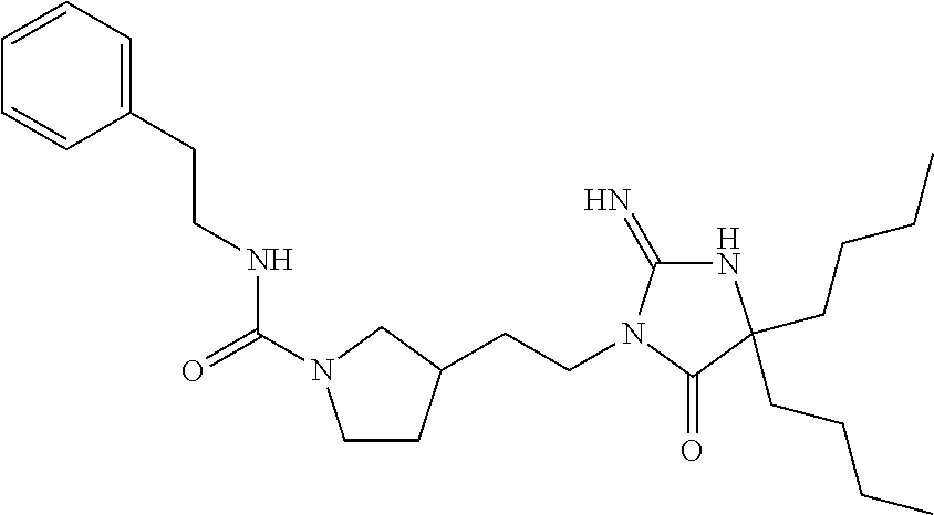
C(CC1=CC=CC=C1)NC(=O)N1CCC(CCN2C(=N)NC(CCCC)(CCCC)C2=O)C1
